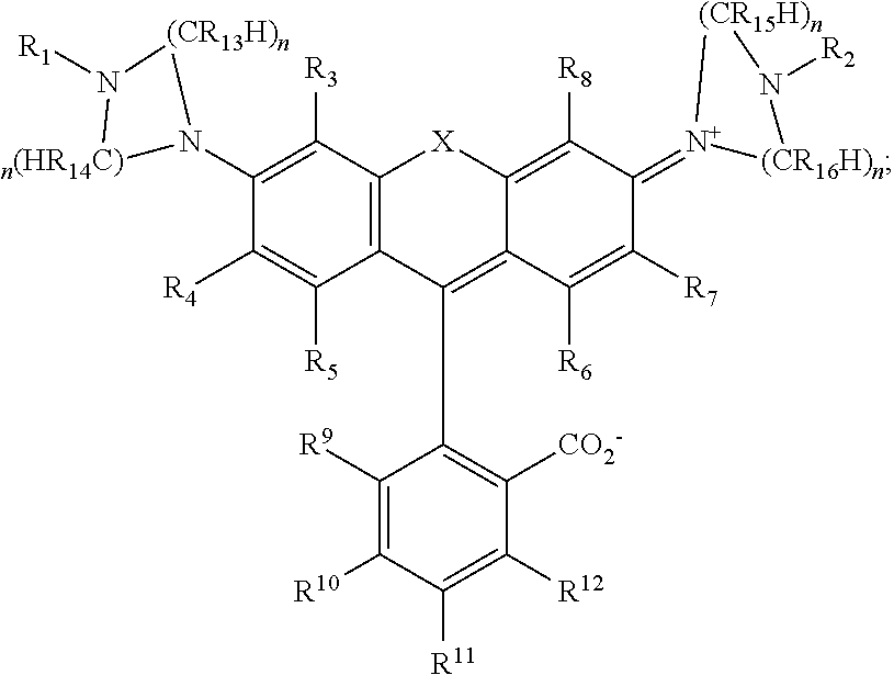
C1(N2[n(HR14C)]N([R1])[(CR13H)n]2)=C([R3])C2=C(C([R5])=C1[R4])C(C1=C([CO2-])C([R12])=C([R11])C([R10])=C1[R9])=C1C(=C([R8])C(=[N+]3[(CR16H)n]N([R2])[(CR15H)n]3)C([R7])=C1[R6])[X]2
